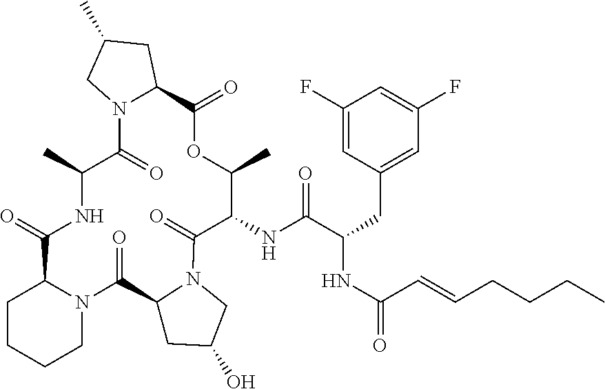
C1CCCN2C1C(=O)NC(C)C(=O)N1C(CC(C)C1)C(=O)OC(C)C(NC(=O)C(NC(C=CCCCC)=O)CC1=CC(F)=CC(F)=C1)C(=O)N1CC(O)CC1C2=O
